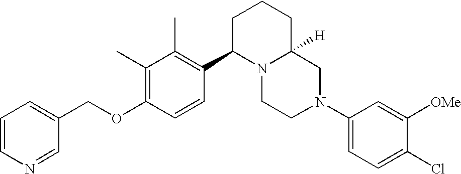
C1(C)=C(OCC2=CC=CN=C2)C=CC(C2N3C([H])(CCC2)CN(C2=CC=C(Cl)C([OMe])=C2)CC3)=C1C
